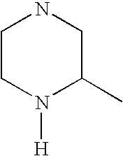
C1CN([H])C(C)CN1
